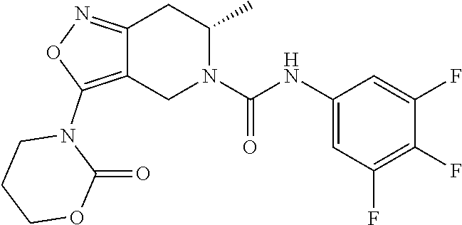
C12=NOC(N3CCCOC3=O)=C1CN(C(NC1=CC(F)=C(F)C(F)=C1)=O)C(C)C2
